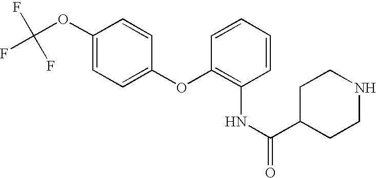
C1(OC(F)(F)F)=CC=C(OC2=C(NC(C3CCNCC3)=O)C=CC=C2)C=C1
